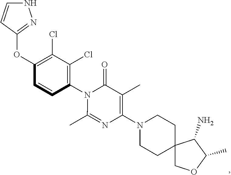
C1(OC2=C(Cl)C(Cl)=C(N3C(C)=NC(N4CCC5(CC4)COC(C)C5N)=C(C)C3=O)C=C2)=NNC=C1
